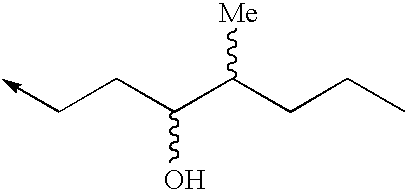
C(CC(C(CCC)[Me])O)->C
